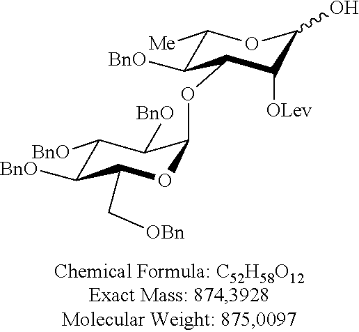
C1([BnO])C([BnO])C(C[OBn])OC(OC2C([BnO])C([Me])OC(O)C2[OLev])C1[BnO]
